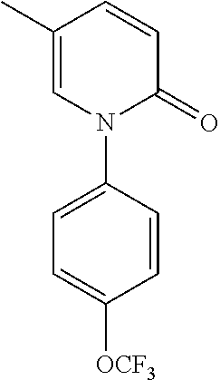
C1=C(C)C=CC(=O)N1C1=CC=C([OCF3])C=C1
